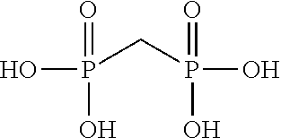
OP(CP(O)(=O)O)(=O)O
